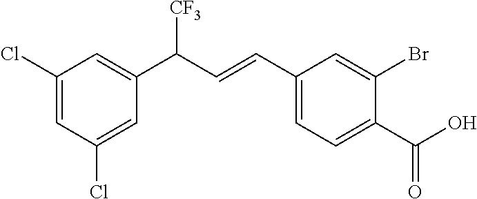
C1(Cl)=CC(Cl)=CC(C(C=CC2=CC=C(C(O)=O)C(Br)=C2)[CF3])=C1
